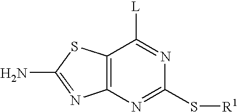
C12=C(N=C(S[R1])N=C1[L])N=C(N)S2
